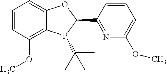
C1=CC(OC)=C2C(=C1)OC(C1=NC(OC)=CC=C1)P2C(C)(C)C
